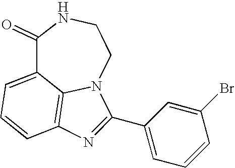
C1(=O)C2=CC=CC3=C2N(CCN1)C(C1=CC=CC(Br)=C1)=N3
